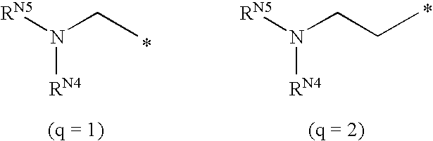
[RN5]N(CC)[RN4].[RN5]N(CCC)[RN4]
